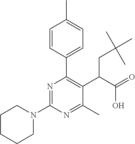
C1CCCN(C2=NC(C3=CC=C(C)C=C3)=C(C(C(=O)O)CC(C)(C)C)C(C)=N2)C1
